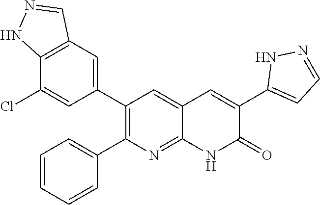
C12=C(C=C(C3=C(C4=CC=CC=C4)N=C4C(=C3)C=C(C3=CC=NN3)C(=O)N4)C=C1Cl)C=NN2
